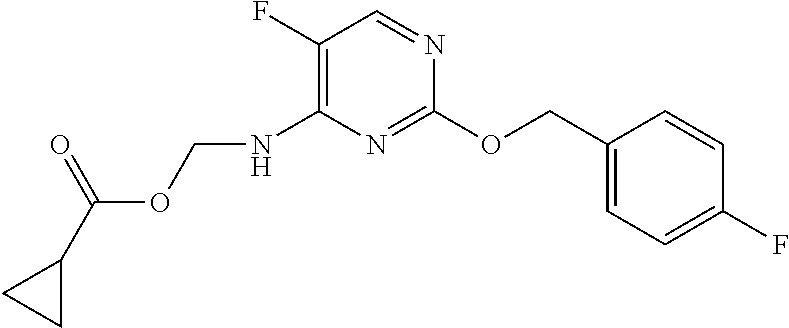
C1(OCC2=CC=C(F)C=C2)=NC(NCOC(C2CC2)=O)=C(F)C=N1
